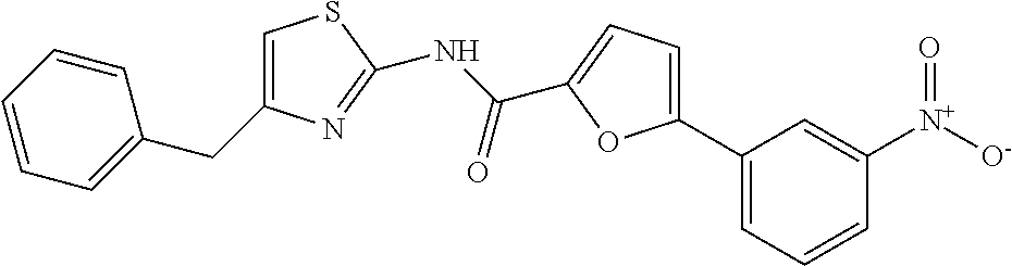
C1([N+]([O-])=O)=CC(C2=CC=C(C(NC3=NC(CC4=CC=CC=C4)=CS3)=O)O2)=CC=C1
